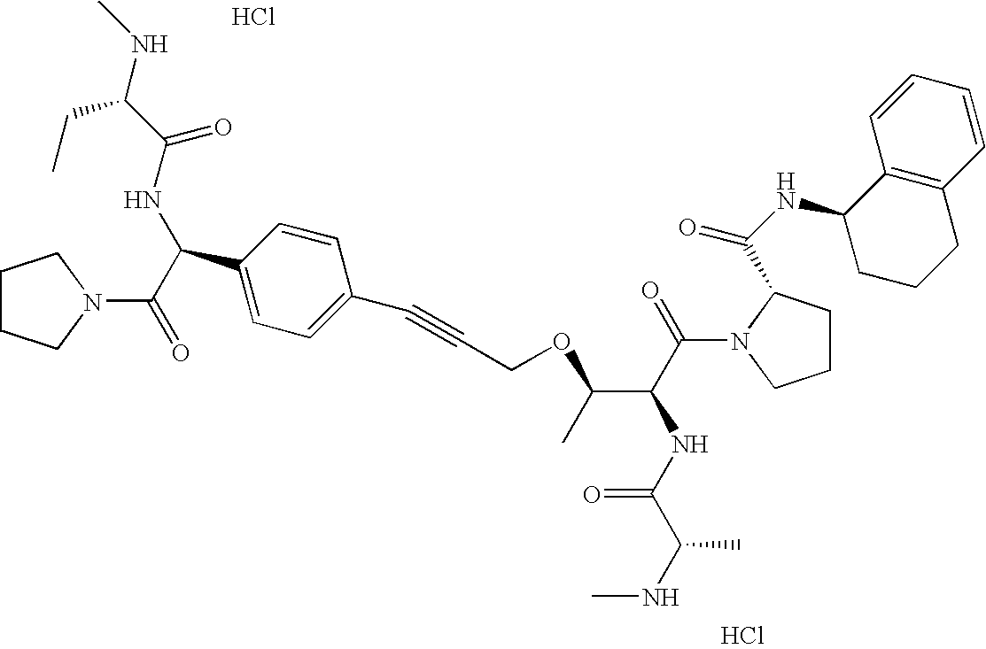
Cl.Cl.C1CCN(C(=O)C(NC(C(NC)CC)=O)C2=CC=C(C#CCOC(C(C(=O)N3CCCC3C(NC3CCCC4=C3C=CC=C4)=O)NC(C(NC)C)=O)C)C=C2)C1
